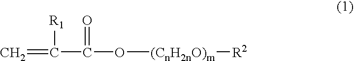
C=C([R1])C(=O)O[(CnH2nO)m][R2]
